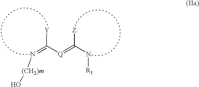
[Y]C(=N[(CH2)m]O)[Q]=C(N[R1])[Z]
